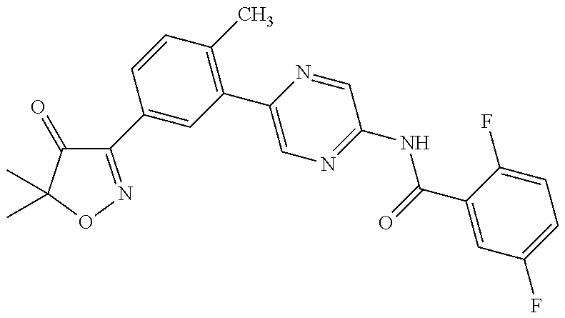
C1(C2=CC(C3=CN=C(NC(=O)C4=CC(F)=CC=C4F)C=N3)=C(C)C=C2)=NOC(C)(C)C1=O
